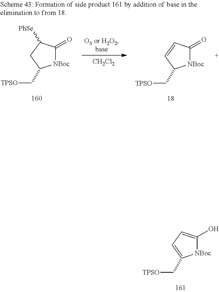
[NBoc]1C(O)=CC=C1C[TPSO].[NBoc]1C(=O)C=CC1C[TPSO].[NBoc]1C(=O)C([PhSe])CC1C[TPSO].[   CH2Cl2]
